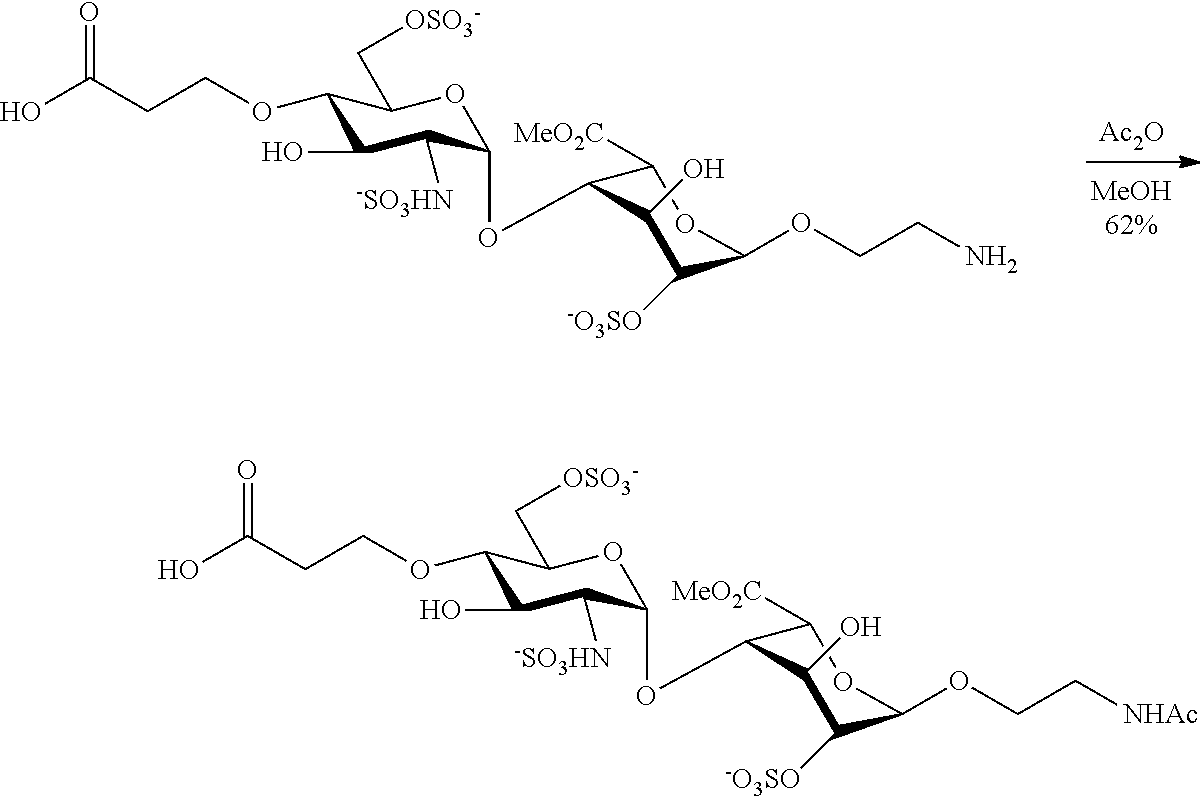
[Ac2O].OC(CCOC1C(O)C([-SO3HN])C(OC2C([MeO2C])OC(OCCN)C([-O3SO])C2O)OC1C[OSO3-])=O.OC(CCOC1C(O)C([-SO3HN])C(OC2C([MeO2C])OC(OCC[NHAc])C([-O3SO])C2O)OC1C[OSO3-])=O
